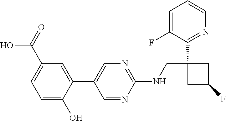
C1(C2=CN=C(NCC3(C4=NC=CC=C4F)CC(F)C3)N=C2)=CC(C(=O)O)=CC=C1O
